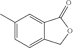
C1(C)=CC=C2C(=C1)C(=O)OC2
